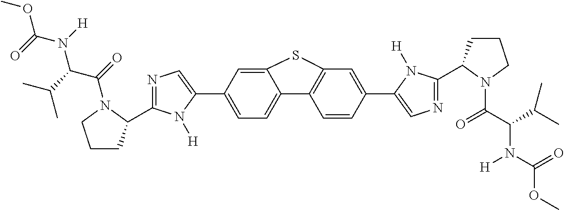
C12=CC(C3=CN=C(C4CCCN4C(=O)C(C(C)C)N([H])C(=O)OC)N3[H])=CC=C1C1=C(C=C(C3=CN=C(C4CCCN4C(C(C(C)C)N(C(=O)OC)[H])=O)N3[H])C=C1)S2
